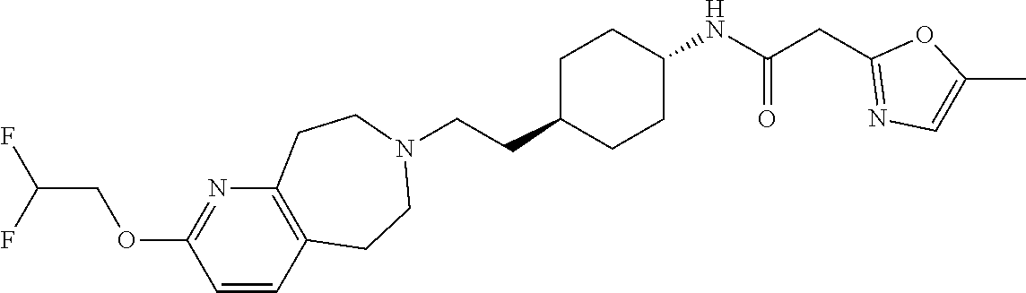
C1C(CCN2CCC3=C(CC2)C=CC(OCC(F)F)=N3)CCC(NC(CC2=NC=C(C)O2)=O)C1
